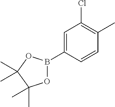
C1=C(B2OC(C)(C)C(C)(C)O2)C=CC(C)=C1Cl
